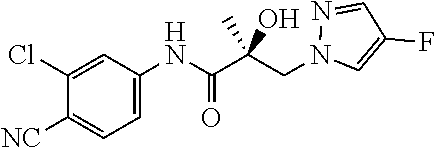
N1(CC(C(NC2=CC=C([NC])C(Cl)=C2)=O)(O)C)C=C(F)C=N1
